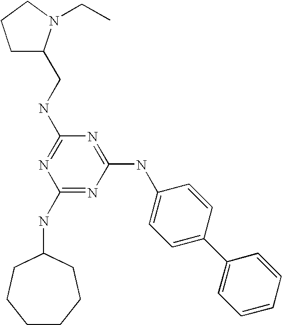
C1(NC2CCCCCC2)=NC(NC2=CC=C(C3=CC=CC=C3)C=C2)=NC(NCC2CCCN2CC)=N1
